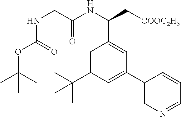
N(CC(=O)NC(C1=CC(C2=CN=CC=C2)=CC(C(C)(C)C)=C1)C[COOC2H5])C(=O)OC(C)(C)C
